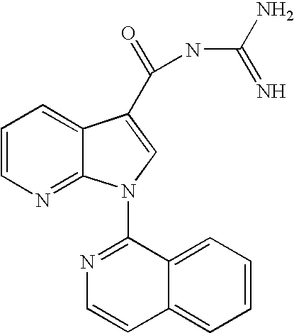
C1=CN=C2C(=C1)C(C(=O)NC(=N)N)=CN2C1=NC=CC2=CC=CC=C12
